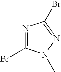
N1=C(Br)N(C)N=C1Br
